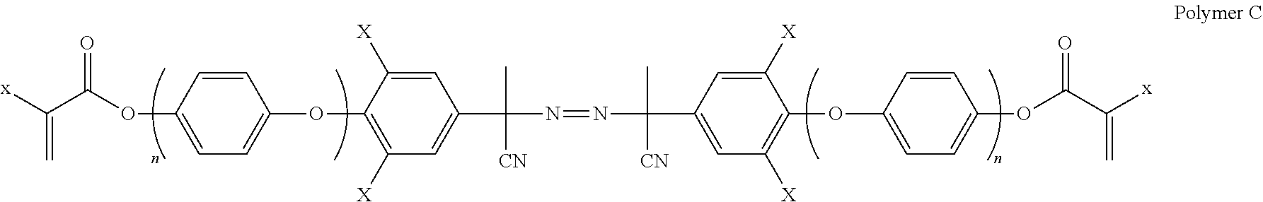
C1=CC(OC(C([x])=C)=O)=CC=C1OC1=C([X])C=C(C(C)([CN])N=NC(C)([CN])C2=CC([X])=C(OC3=CC=C(OC(C([x])=C)=O)C=C3)C([X])=C2)C=C1[X]
